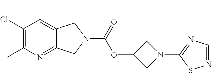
C1(Cl)=C(C)N=C2C(=C1C)CN(C(=O)OC1CN(C3=NC=NS3)C1)C2
